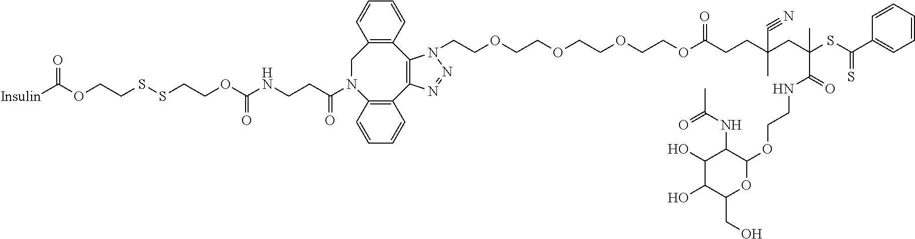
C1C2=C(C3=C(C4=C(C=CC=C4)N1C(CCNC(OCCSSCCOC([Insulin])=O)=O)=O)N=NN3CCOCCOCCOCCOC(CCC(CC(SC(C1=CC=CC=C1)=S)(C(=O)NCCOC1C(NC(C)=O)C(O)C(O)C(CO)O1)C)(C)C#N)=O)C=CC=C2
